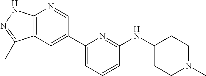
C1=C(C2=CC3=C(N=C2)NN=C3C)N=C(NC2CCN(C)CC2)C=C1
